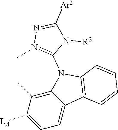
C12=C(C)C([LA])=CC=C1C1=C(N2C2=N(C)N=C([Ar2])N2[R2])C=CC=C1
